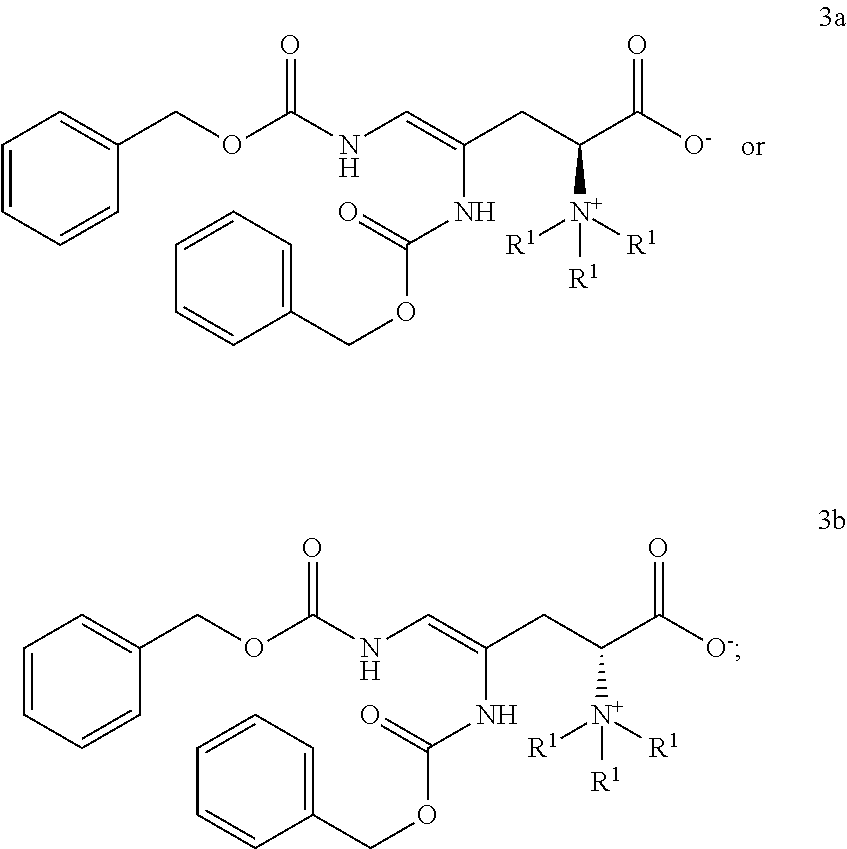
C(CC(C([O-])=O)[N+]([R1])([R1])[R1])(=CNC(OCC1=CC=CC=C1)=O)NC(OCC1=CC=CC=C1)=O.C(CC(C([O-])=O)[N+]([R1])([R1])[R1])(=CNC(OCC1=CC=CC=C1)=O)NC(OCC1=CC=CC=C1)=O
